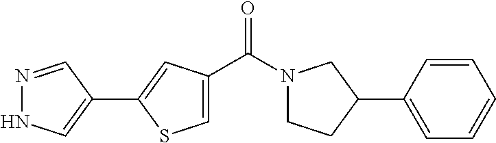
N1=CC(C2=CC(C(N3CCC(C4=CC=CC=C4)C3)=O)=CS2)=CN1
